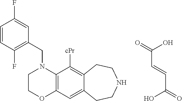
C1COC2=C(N1CC1=C(F)C=CC(F)=C1)C([cPr])=C1C(=C2)CCNCC1.OC(=O)C=CC(O)=O
